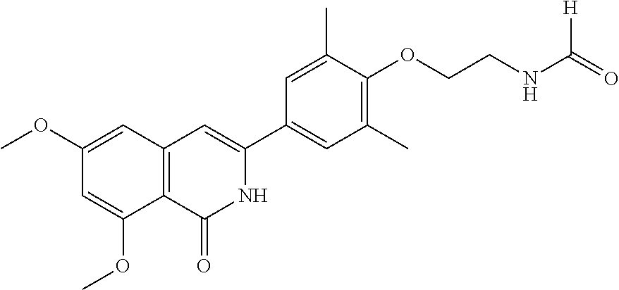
C1(OC)=CC2=C(C(OC)=C1)C(=O)NC(C1=CC(C)=C(OCCNC(=O)[H])C(C)=C1)=C2
